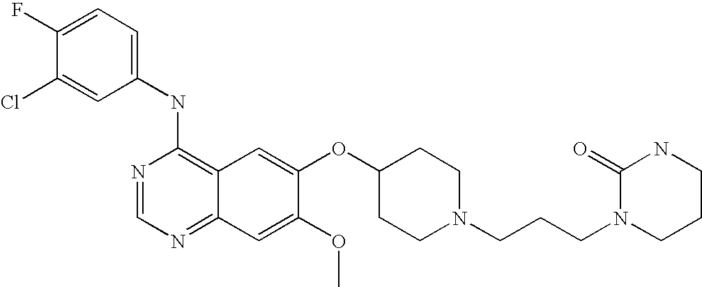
C1(NC2=C3C(=NC=N2)C=C(OC)C(OC2CCN(CCCN4CCCNC4=O)CC2)=C3)=CC=C(F)C(Cl)=C1
